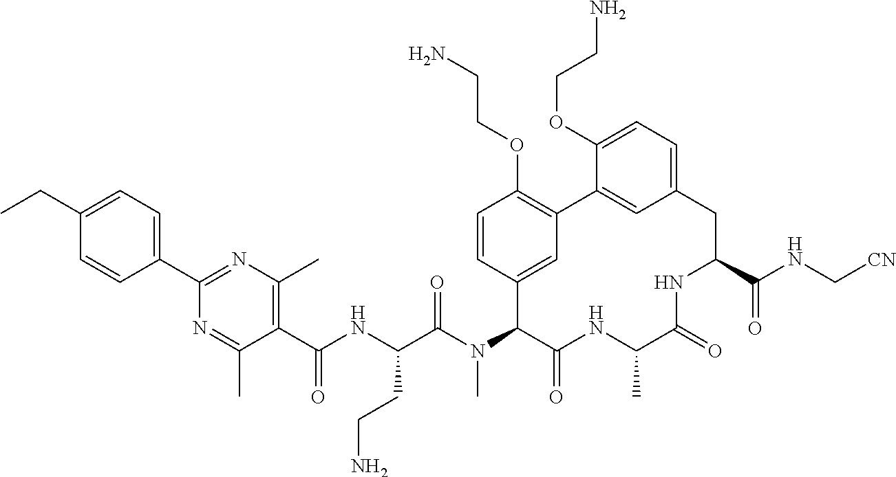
C1(C(NC(C(N(C2C(=O)NC(C)C(=O)NC(C(NC[CN])=O)CC3=CC=C(OCCN)C(=C3)C3=C(OCCN)C=CC2=C3)C)=O)CCN)=O)=C(C)N=C(C2=CC=C(CC)C=C2)N=C1C
